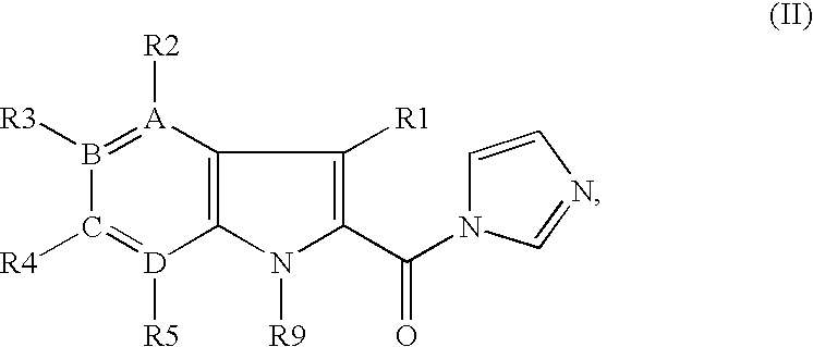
C12=C(N([R9])C(C(N3C=CN=C3)=O)=C1[R1])[D]([R5])=C([R4])B([R3])=[A]2[R2]
